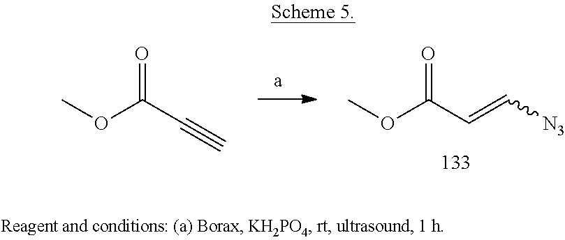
COC(C=C[N3])=O.COC(C#C)=O
